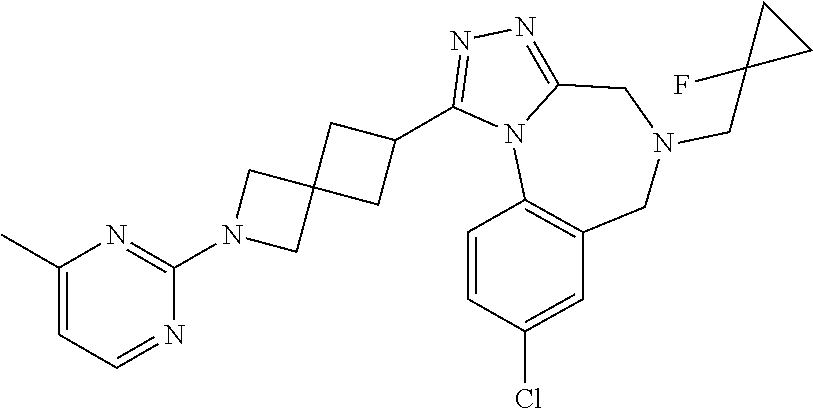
C1=C(C)N=C(N2CC3(C2)CC(C2=NN=C4N2C2=C(CN(CC5(F)CC5)C4)C=C(Cl)C=C2)C3)N=C1
